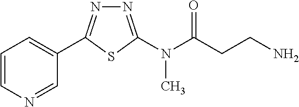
C1=CN=CC(C2=NN=C(N(C(CCN)=O)C)S2)=C1
